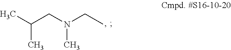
CC(CN(CC)C)C
